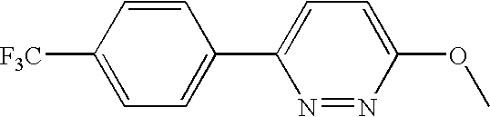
C1(C2=CC=C([CF3])C=C2)=CC=C(OC)N=N1
